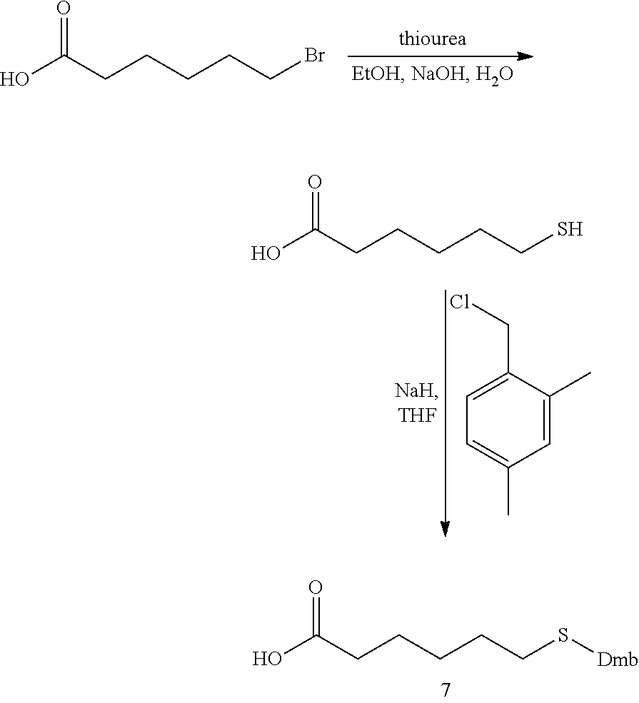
OC(CCCCCS[Dmb])=O.OC(CCCCCBr)=O.C1=C(CCl)C(C)=CC(C)=C1.OC(CCCCCS)=O
